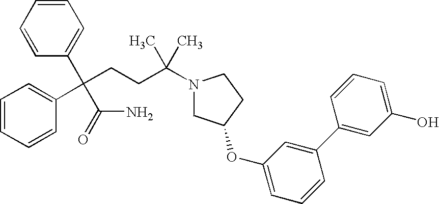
C1=CC=CC(C(C(=O)N)(C2=CC=CC=C2)CCC(N2CC(OC3=CC=CC(C4=CC(O)=CC=C4)=C3)CC2)(C)C)=C1
